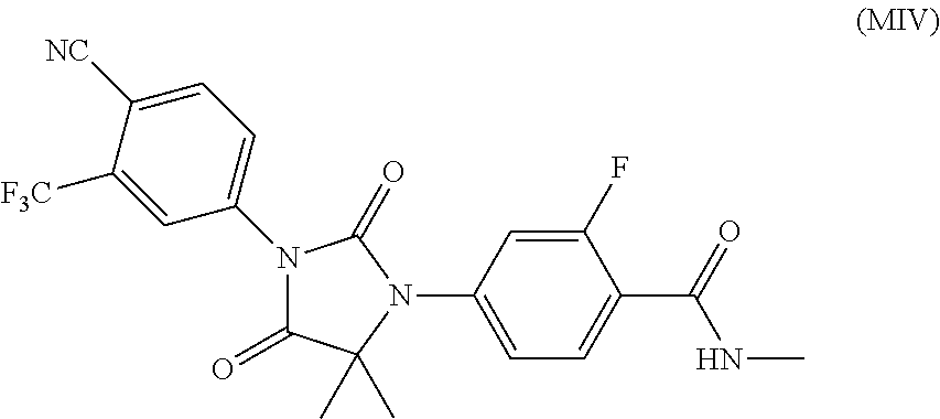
N1(C2=CC=C([NC])C([F3C])=C2)C(=O)C(C)(C)N(C2=CC=C(C(=O)NC)C(F)=C2)C1=O
